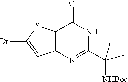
BrC1=CC2=C(S1)C(=O)NC(C(C)([NHBoc])C)=N2
